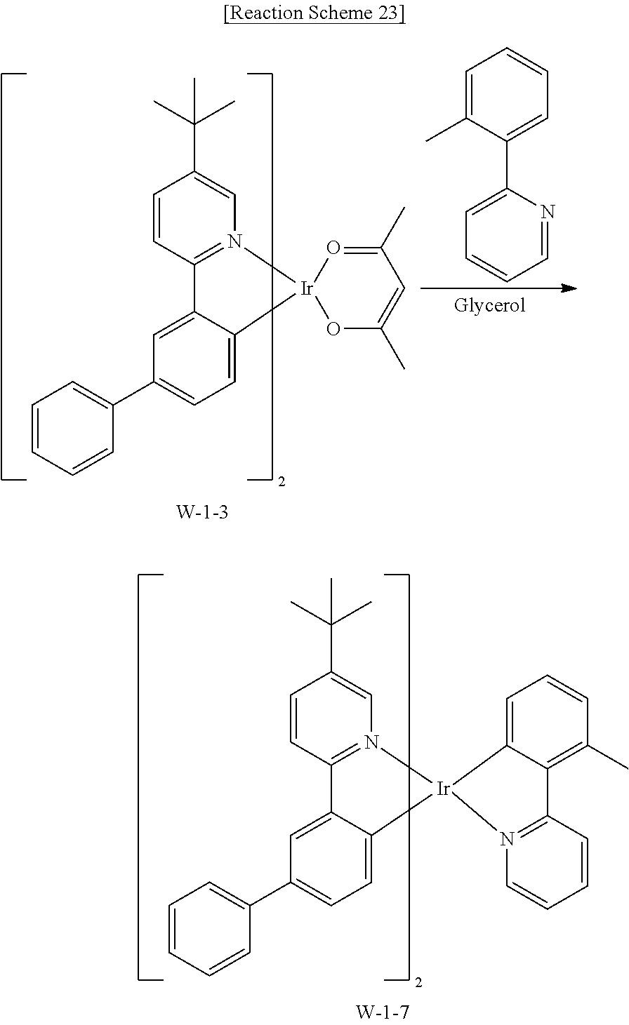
C1=CC2=N(C=C1C(C)(C)C)[Ir]1(C3=CC=C(C4=CC=CC=C4)C=C23)OC(C)=CC(C)=O1.C1=C(C)C(C2=CC=CC=N2)=CC=C1.C1=CC2=N(C=C1C(C)(C)C)[Ir]1(C3=CC=C(C4=CC=CC=C4)C=C23)C2=CC=CC(C)=C2C2=N1C=CC=C2
